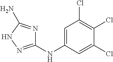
C1=C(NC2=NNC(N)=N2)C=C(Cl)C(Cl)=C1Cl
